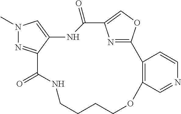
N1(C)N=C2C(=C1)NC(=O)C1=COC(=N1)C1=C(OCCCCNC2=O)C=NC=C1
